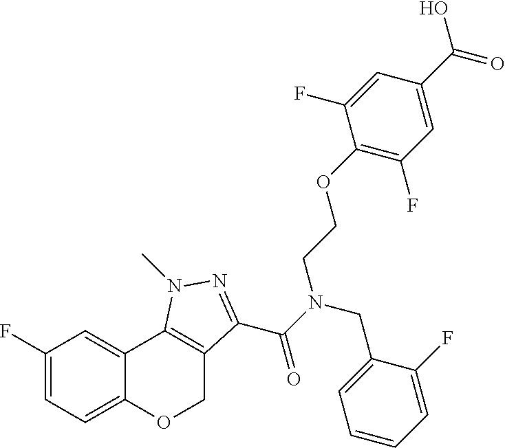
C1(F)=CC=C2C(=C1)C1=C(CO2)C(C(N(CC2=CC=CC=C2F)CCOC2=C(F)C=C(C(=O)O)C=C2F)=O)=NN1C
